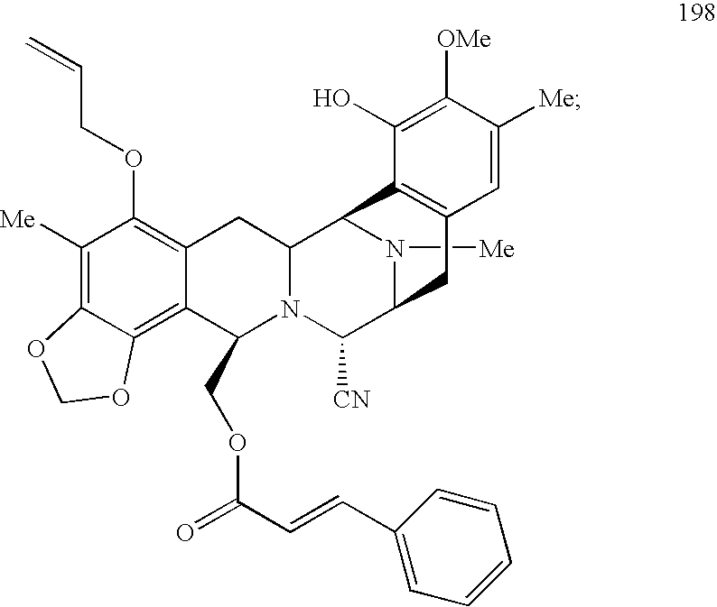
N1([Me])C2C([CN])N3C(COC(C=CC4=CC=CC=C4)=O)C4=C5C(=C([Me])C(OCC=C)=C4CC3C1C1=C(C2)C=C([Me])C([OMe])=C1O)OCO5
